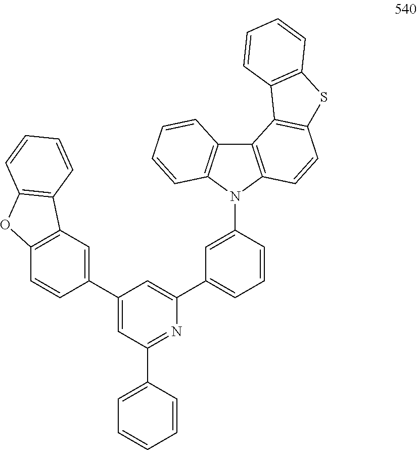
C12=C(N(C3=CC(C4=CC(C5=CC6=C(C=C5)OC5=C6C=CC=C5)=CC(C5=CC=CC=C5)=N4)=CC=C3)C3=C1C=CC=C3)C=CC1=C2C2=C(S1)C=CC=C2
